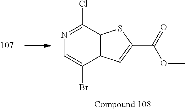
C12=C(SC(C(=O)OC)=C1)C(Cl)=NC=C2Br
